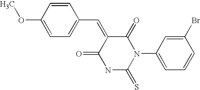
COC1=CC=C(C=C2C(=O)N(C3=CC=CC(Br)=C3)C(=S)NC2=O)C=C1
